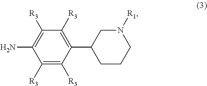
C1([R3])=C(C2CCCN([R1])C2)C([R3])=C([R3])C(N)=C1[R3]
